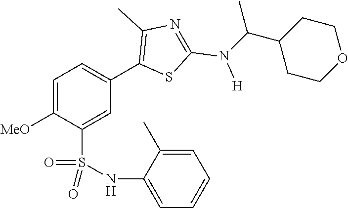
C1=C([MeO])C(S(NC2=CC=CC=C2C)(=O)=O)=CC(C2=C(C)N=C(N([H])C(C3CCOCC3)C)S2)=C1
